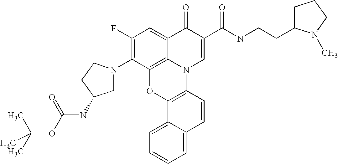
C1(F)=C(N2CC(NC(=O)OC(C)(C)C)CC2)C2=C3C(=C1)C(=O)C(C(NCCC1CCCN1C)=O)=CN3C1=C(O2)C2=CC=CC=C2C=C1
